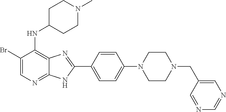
C1(Br)=CN=C2C(=C1NC1CCN(C)CC1)N=C(C1=CC=C(N3CCN(CC4=CN=CN=C4)CC3)C=C1)N2
